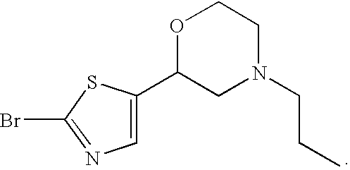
C1(C2=CN=C(Br)S2)CN(CCC)CCO1
